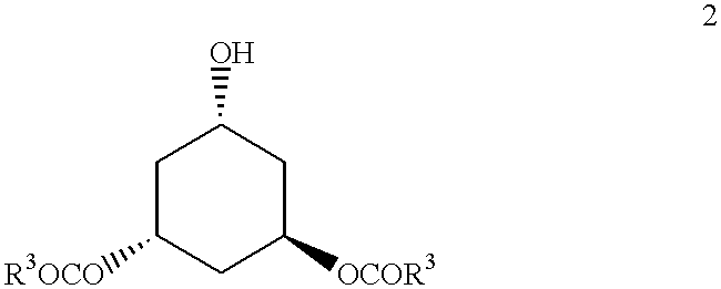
C1C([R3OCO])CC([OCOR3])CC1O
